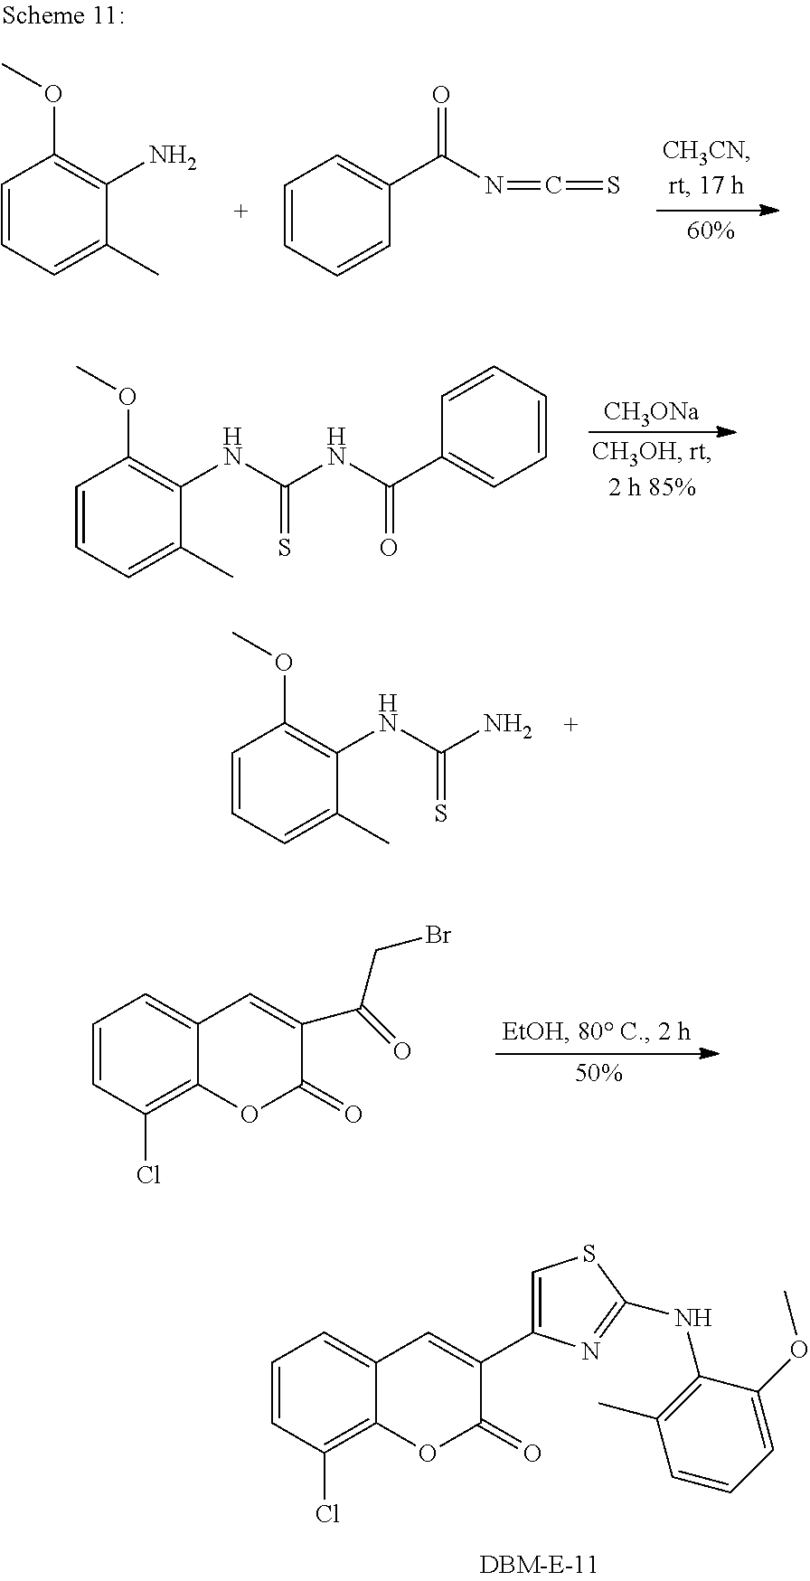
[CH3ONa].C1=CC=C(C)C(NC(NC(C2=CC=CC=C2)=O)=S)=C1OC.C1=CC=C(C)C(N)=C1OC.C1=CC=CC(C(N=C=S)=O)=C1.C1=CC=C(C)C(NC(N)=S)=C1OC.C1=CC(Cl)=C2C(=C1)C=C(C1=CSC(NC3=C(C)C=CC=C3OC)=N1)C(=O)O2.C1=CC(Cl)=C2C(=C1)C=C(C(CBr)=O)C(=O)O2
